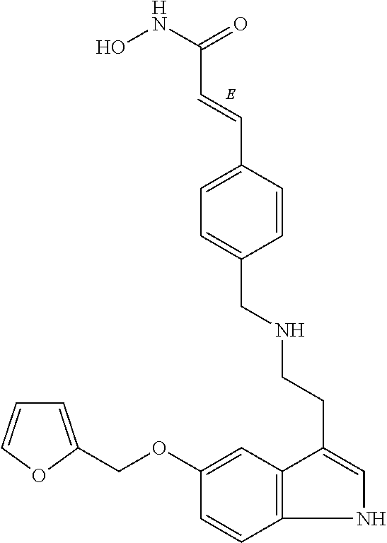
N1C=C(CCNCC2=CC=C(C=CC(NO)=O)C=C2)C2=C1C=CC(OCC1=CC=CO1)=C2
